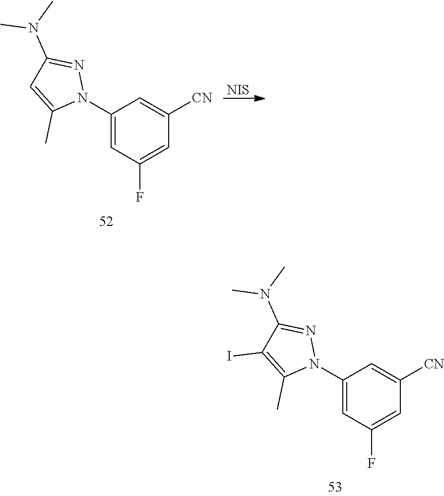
C1(N2N=C(N(C)C)C=C2C)=CC(F)=CC([CN])=C1.[NIS].C1(N2N=C(N(C)C)C(I)=C2C)=CC(F)=CC([CN])=C1
